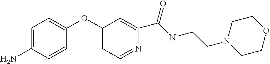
C1(OC2=CC=C(N)C=C2)=CC=NC(C(NCCN2CCOCC2)=O)=C1
